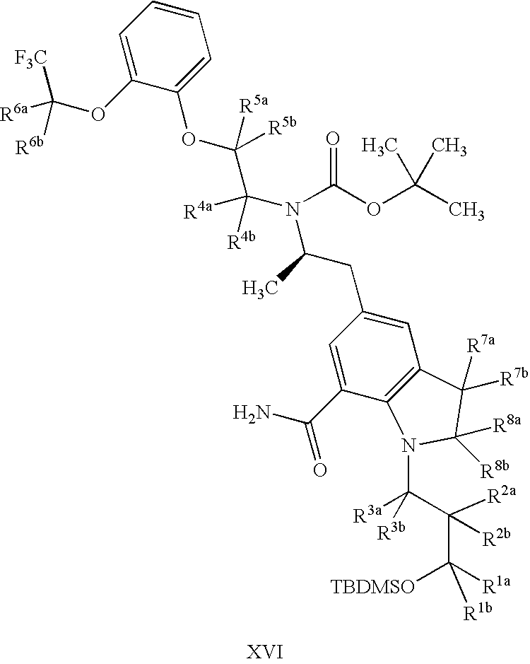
C1=C(OC([F3C])([R6a])[R6b])C(OC(C([R4b])([R4a])N(C(CC2=CC3=C(C(C(N)=O)=C2)N(C(C([R2a])(C([R1a])([TBDMSO])[R1b])[R2b])([R3a])[R3b])C([R8a])([R8b])C3([R7b])[R7a])C)C(OC(C)(C)C)=O)([R5b])[R5a])=CC=C1
